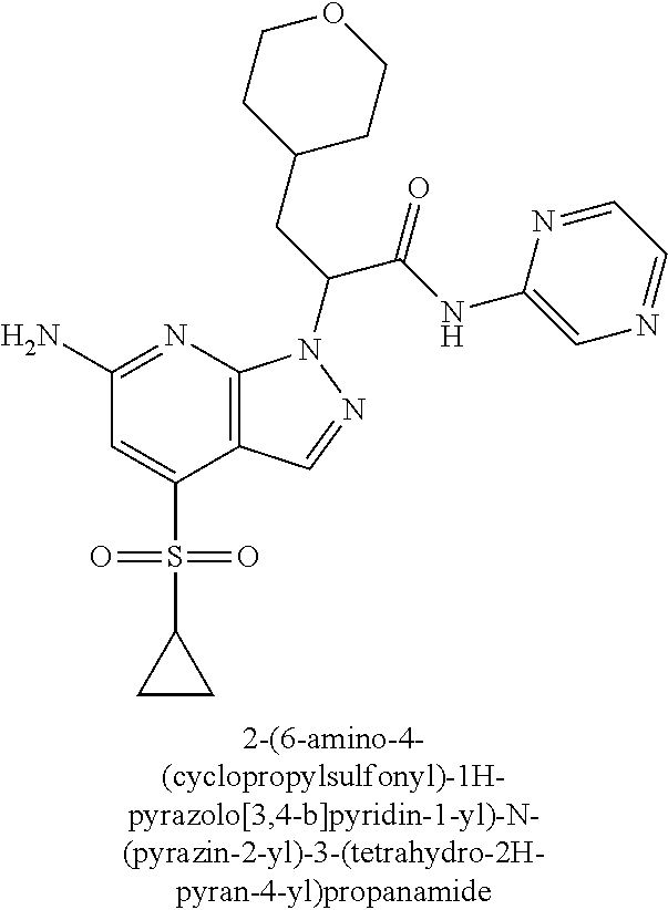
C12=C(N=C(N)C=C1S(=O)(=O)C1CC1)N(C(CC1CCOCC1)C(NC1=CN=CC=N1)=O)N=C2
